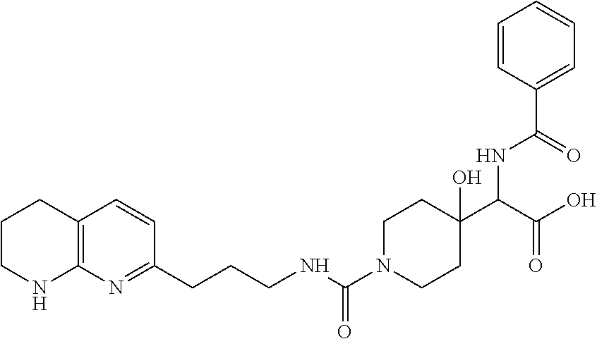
C1CNC2=C(C1)C=CC(CCCNC(=O)N1CCC(O)(C(C(=O)O)NC(C3=CC=CC=C3)=O)CC1)=N2
